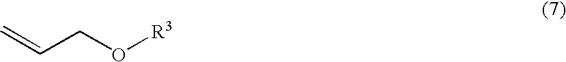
C=CCO[R3]
